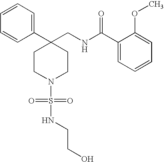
C1(C2(CNC(C3=CC=CC=C3OC)=O)CCN(S(NCCO)(=O)=O)CC2)=CC=CC=C1
